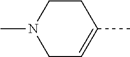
C1CC(C)=CCN1C
